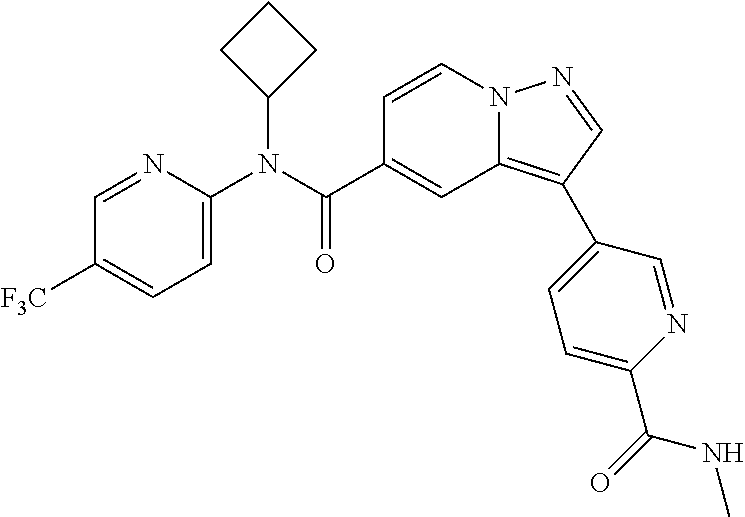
C1=CN2C(=C(C3=CC=C(C(=O)NC)N=C3)C=N2)C=C1C(N(C1=CC=C([F3C])C=N1)C1CCC1)=O
